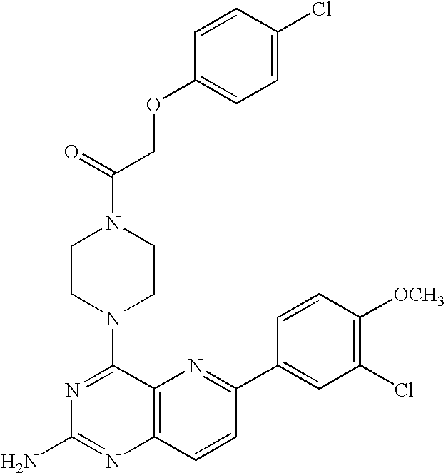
N1=C(N2CCN(C(=O)COC3=CC=C(Cl)C=C3)CC2)C2=C(N=C1N)C=CC(C1=CC(Cl)=C([OCH3])C=C1)=N2
